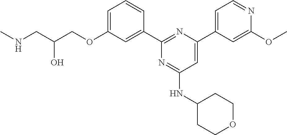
C1=C(OCC(CNC)O)C=C(C2=NC(C3=CC=NC(OC)=C3)=CC(NC3CCOCC3)=N2)C=C1
